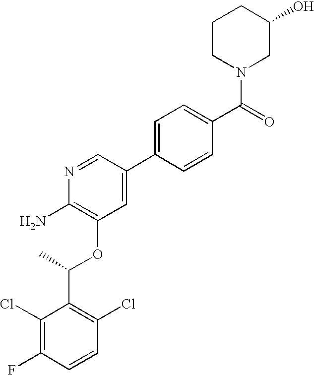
C1(Cl)=C(F)C=CC(Cl)=C1C(C)OC1=C(N)N=CC(C2=CC=C(C(=O)N3CC(O)CCC3)C=C2)=C1
